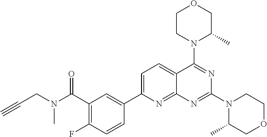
C1(C(=O)N(C)CC#C)=C(F)C=CC(C2=CC=C3C(=N2)N=C(N2C(C)COCC2)N=C3N2C(C)COCC2)=C1
